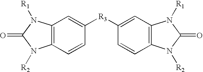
C12=C(C=CC([R3]C3=CC4=C(C=C3)N([R2])C(=O)N4[R1])=C1)N([R2])C(=O)N2[R1]
